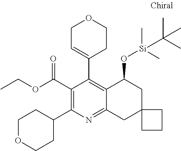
C1(C(OCC)=O)=C(C2CCOCC2)N=C2C(=C1C1=CCOCC1)C(O[Si](C)(C)C(C)(C)C)CC1(C2)CCC1
